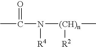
CC(N([(CH)n](C)[R2])[R4])=O
